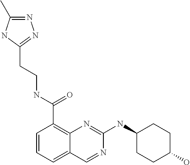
C1=CC=C2C(=C1C(NCCC1=NN=C(C)N1)=O)N=C(NC1CCC(O)CC1)N=C2
